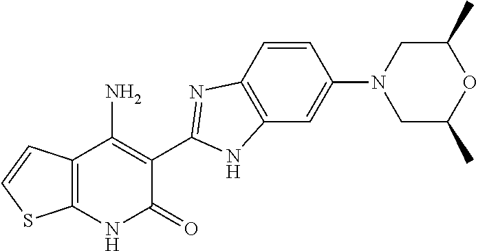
C1=CC2=C(C=C1N1CC(C)OC(C)C1)NC(C1=C(N)C3=C(NC1=O)SC=C3)=N2
